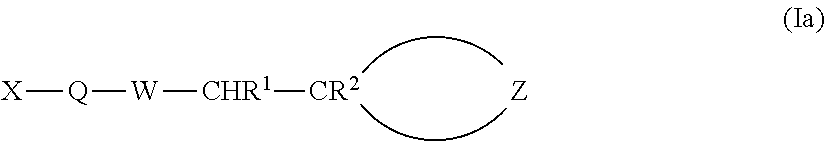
[X][Q][W][CHR1][CR2].[Z]
